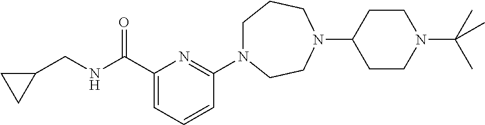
C1N(C2=NC(C(NCC3CC3)=O)=CC=C2)CCN(C2CCN(C(C)(C)C)CC2)CC1
